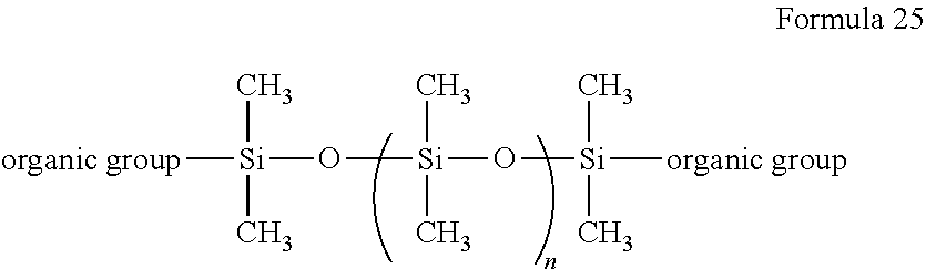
[Si]([organic group])(C)(C)O[Si](O[Si](C)(C)[organic group])(C)C
